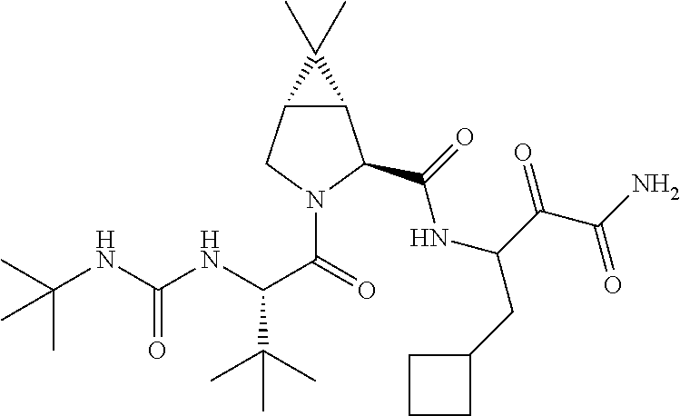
CC(NC(NC(C(=O)N1C(C(=O)NC(C(=O)C(=O)N)CC2CCC2)C2C(C1)C2(C)C)C(C)(C)C)=O)(C)C
